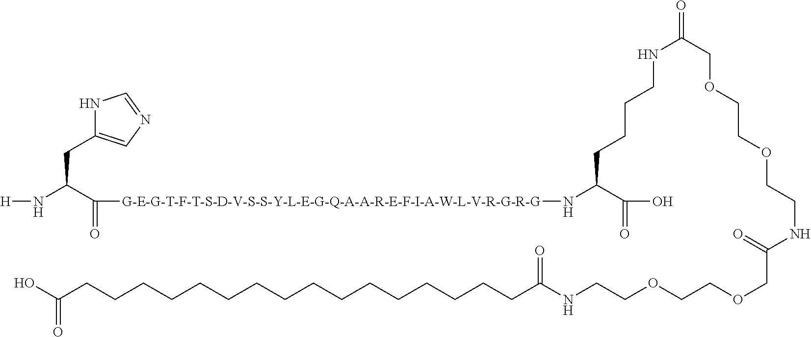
N1C(CC(N[H])C(=O)[G-E-G-T-F-T-S-D-V-S-S-Y-L-E-G-Q-A-A-R-E-F-I-A-W-L-V-R-G-R-G]NC(C(O)=O)CCCCNC(=O)COCCOCCNC(COCCOCCNC(CCCCCCCCCCCCCCCCC(O)=O)=O)=O)=CN=C1
